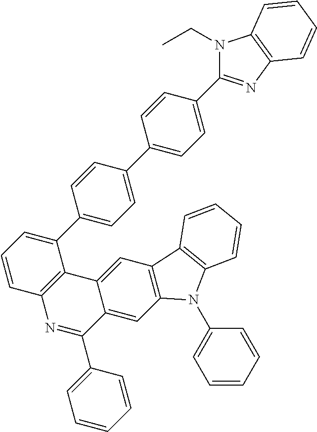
C1=CC=C(C2=CC=C(C3=CC=C(C4=NC5=C(N4CC)C=CC=C5)C=C3)C=C2)C2=C1N=C(C1=CC=CC=C1)C1=CC3=C(C=C21)C1=C(N3C2=CC=CC=C2)C=CC=C1
